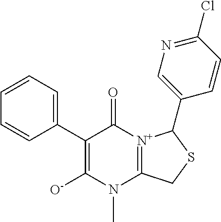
C1=CC(C2=C([O-])N(C)C3=[N+](C2=O)C(C2=CN=C(Cl)C=C2)SC3)=CC=C1
